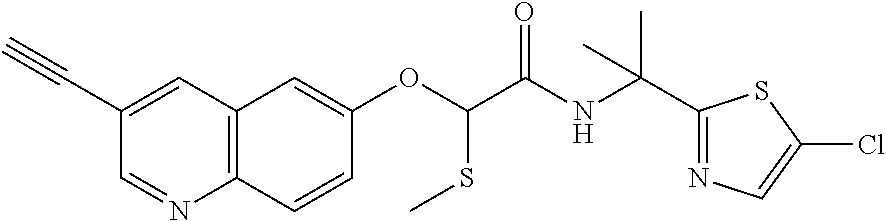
C1(C#C)=CC2=C(N=C1)C=CC(OC(SC)C(=O)NC(C1=NC=C(Cl)S1)(C)C)=C2
